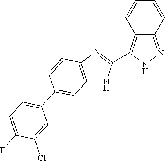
C1=CC2=C(C3=NC4=C(N3)C=C(C3=CC=C(F)C(Cl)=C3)C=C4)NN=C2C=C1
